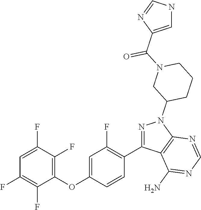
C1(OC2=CC(F)=C(C3=NN(C4CCCN(C(C5=CNC=N5)=O)C4)C4=C3C(N)=NC=N4)C=C2)=C(F)C(F)=CC(F)=C1F
